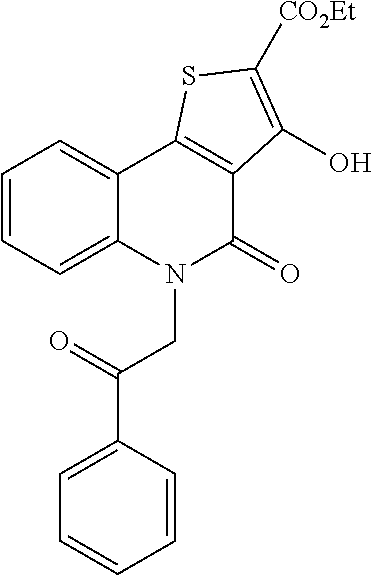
C1=CC=C2C(=C1)C1=C(C(=O)N2CC(=O)C2=CC=CC=C2)C(O)=C([CO2Et])S1
